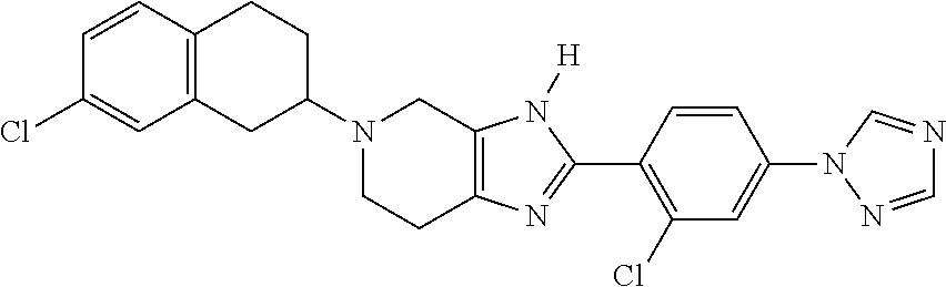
C12=C(CC(N3CCC4=C(C3)N([H])C(C3=C(Cl)C=C(N5N=CN=C5)C=C3)=N4)CC1)C=C(Cl)C=C2
